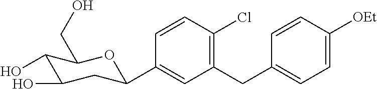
C1=CC(Cl)=C(CC2=CC=C([OEt])C=C2)C=C1C1CC(O)C(O)C(CO)O1
